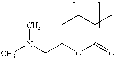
O(C(=O)C(C)(CC)C)CCN(C)C
